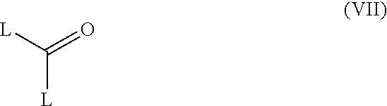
[L]C([L])=O
